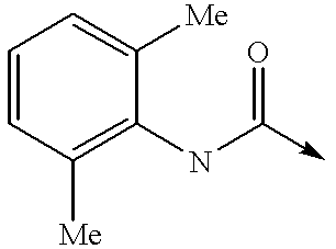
C1=CC([Me])=C(NC(=O)->C)C([Me])=C1
